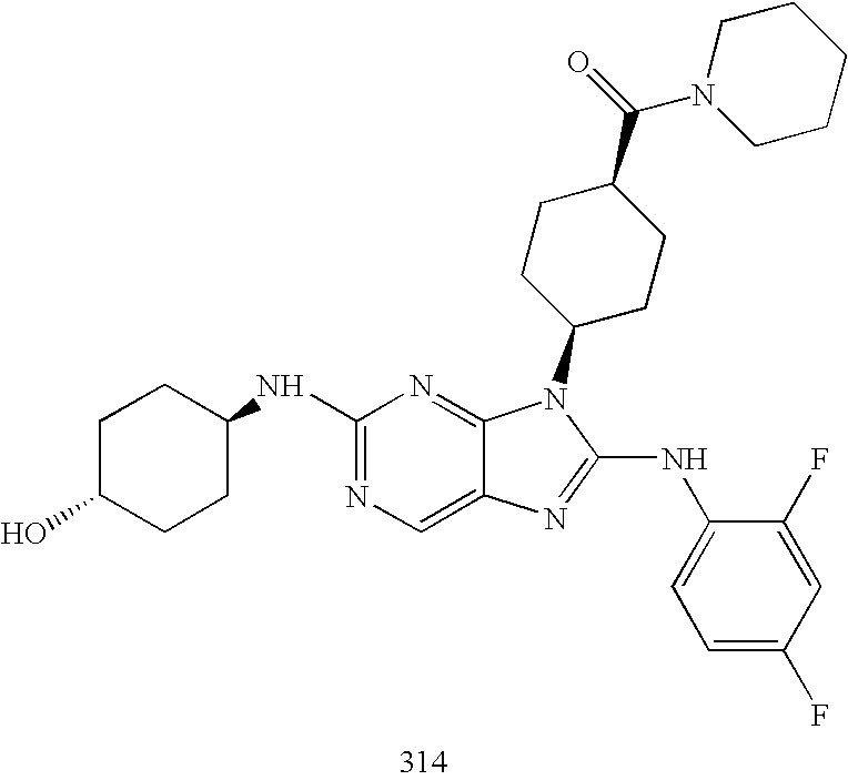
C1(NC2CCC(O)CC2)=NC=C2C(=N1)N(C1CCC(C(N3CCCCC3)=O)CC1)C(NC1=CC=C(F)C=C1F)=N2
